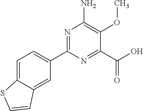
N1=C(C2=CC=C3C(=C2)C=CS3)N=C(C(O)=O)C(OC)=C1N
